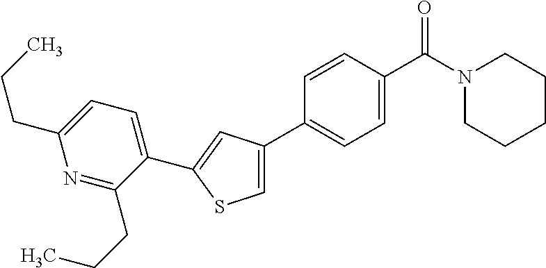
C1(C2=CC(C3=CC=C(C(N4CCCCC4)=O)C=C3)=CS2)=CC=C(CCC)N=C1CCC
